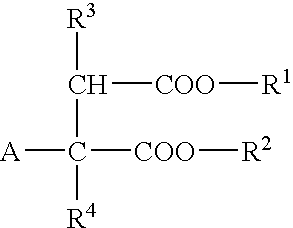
C(C([R4])([COO][R2])[A])([R3])[COO][R1]
